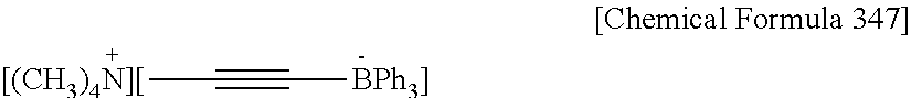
[[(CH3)4N][]C#C[BPh3]]
